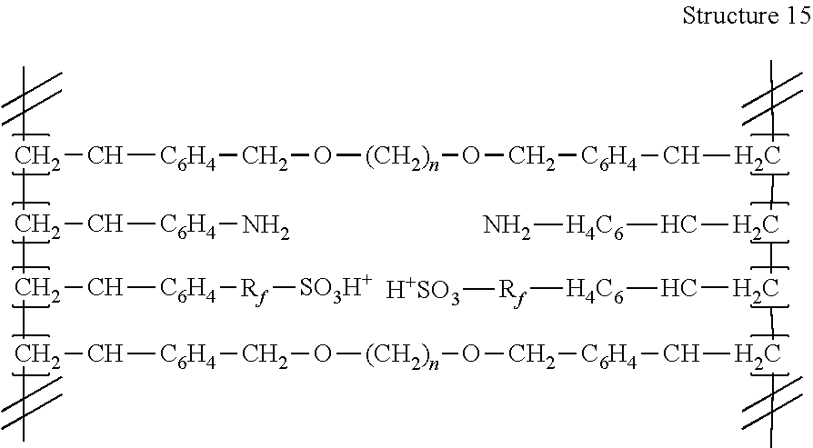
CC1C(C[C6H4]N)C(C[C6H4][Rf][SO3H+])C(C)C[C6H4]CO[(CH2)n]OC[C6H4]CC(C)C(C[H4C6][Rf][H+SO3])C(C[H4C6]N)C(C)C[C6H4]CO[(CH2)n]OC[C6H4]C1
